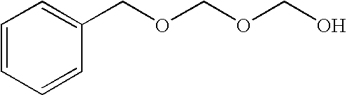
C1=CC=CC(COCOCO)=C1
